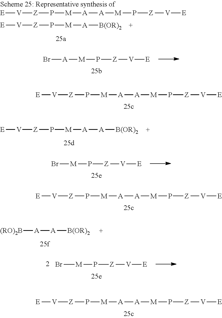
[E][V][Z]P[M][A][A][M]P[Z][V][E].[E][V][Z]P[M][A][B(OR)2].Br[A][M]P[Z][V][E].[E][V][Z]P[M][A][A][M]P[Z][V][E].[E][V][Z]P[M][A][A][M]P[Z][V][E].[E][V][Z]P[M][A][A][B(OR)2].Br[M]P[Z][V][E].[(RO)2B][A][A][B(OR)2].[E][V][Z]P[M][A][A][M]P[Z][V][E].Br[M]P[Z][V][E]
